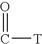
C([T])=O
